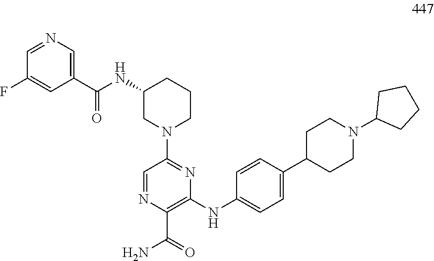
C1=NC(C(=O)N)=C(NC2=CC=C(C3CCN(C4CCCC4)CC3)C=C2)N=C1N1CCCC(NC(C2=CN=CC(F)=C2)=O)C1
